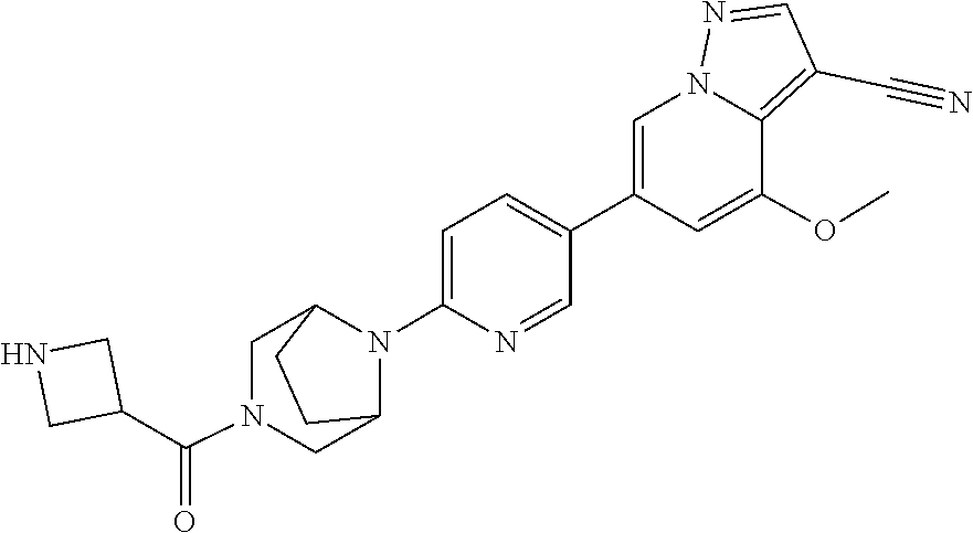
C12CN(C(C3CNC3)=O)CC(CC1)N2C1=CC=C(C2=CN3C(=C(C#N)C=N3)C(OC)=C2)C=N1
